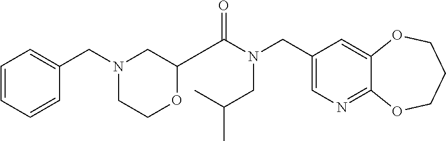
C1(CN(C(=O)C2OCCN(CC3=CC=CC=C3)C2)CC(C)C)=CN=C2C(=C1)OCCCO2
